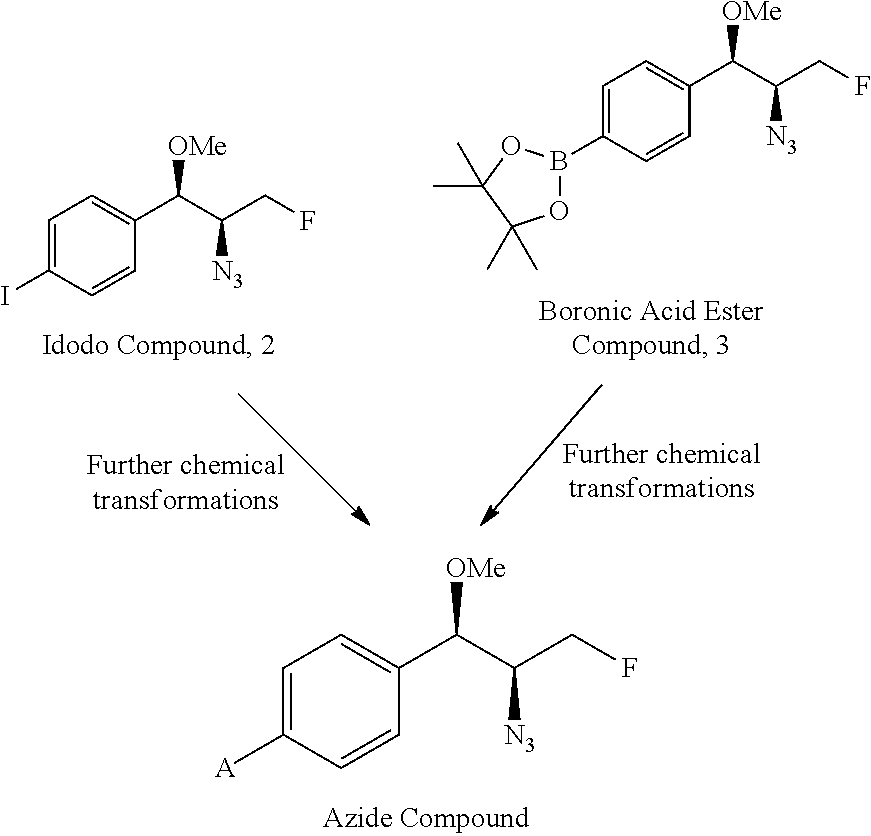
C1=C([A])C=CC(C([OMe])C([N3])CF)=C1.C1=C(I)C=CC(C([OMe])C([N3])CF)=C1.C1=C(B2OC(C)(C)C(C)(C)O2)C=CC(C([OMe])C([N3])CF)=C1
